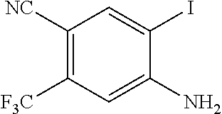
C1([NC])=C([F3C])C=C(N)C(I)=C1
